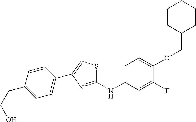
O(C1=CC=C(NC2=NC(C3=CC=C(CCO)C=C3)=CS2)C=C1F)CC1CCCCC1
